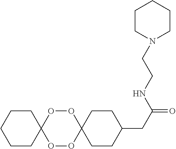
C1CC2(CCC1)OOC1(OO2)CCC(CC(NCCN2CCCCC2)=O)CC1
